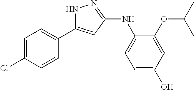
C1=C(Cl)C=CC(C2=CC(NC3=CC=C(O)C=C3OC(C)C)=NN2)=C1
